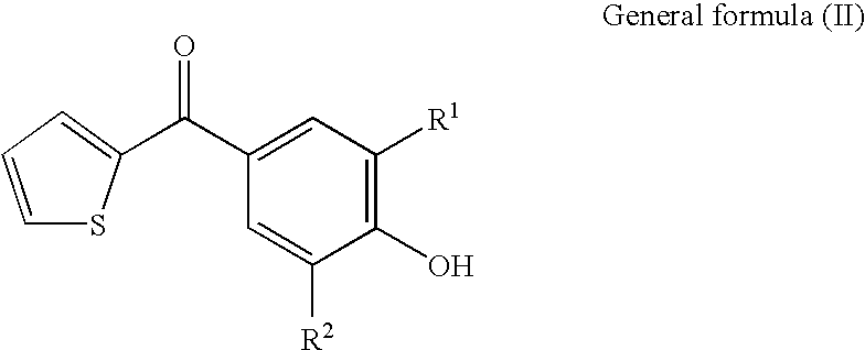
C1=C([R2])C(O)=C([R1])C=C1C(=O)C1=CC=CS1
